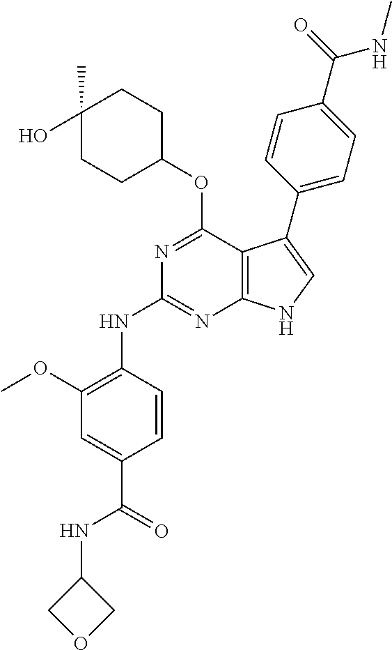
N1=C(OC2CCC(O)(C)CC2)C2=C(N=C1NC1=C(OC)C=C(C(NC3COC3)=O)C=C1)NC=C2C1=CC=C(C(NC)=O)C=C1
